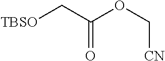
[TBSO]CC(OC[CN])=O
